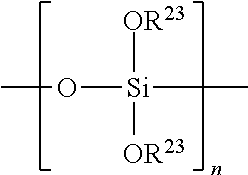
CO[Si](C)([OR23])[OR23]
